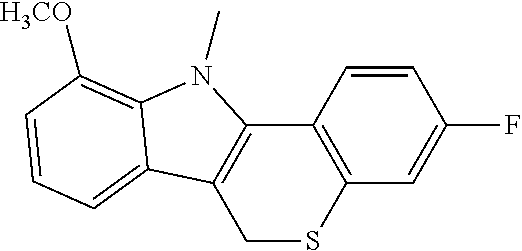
C1=CC2=C(C=C1F)SCC1=C2N(C)C2=C([H3CO])C=CC=C12
